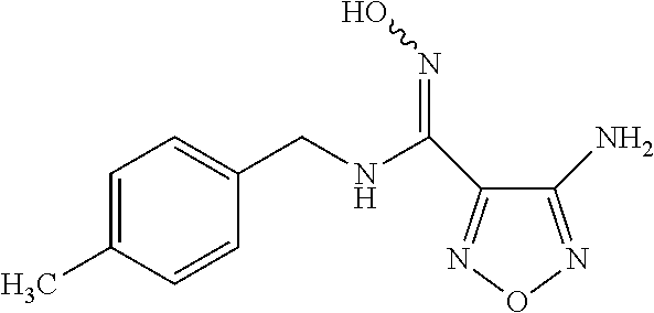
C(C1=CC=C(C)C=C1)NC(=NO)C1=NON=C1N
